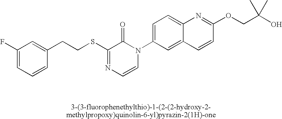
C(SC1=NC=CN(C2=CC=C3C(=C2)C=CC(OCC(O)(C)C)=N3)C1=O)CC1=CC(F)=CC=C1
